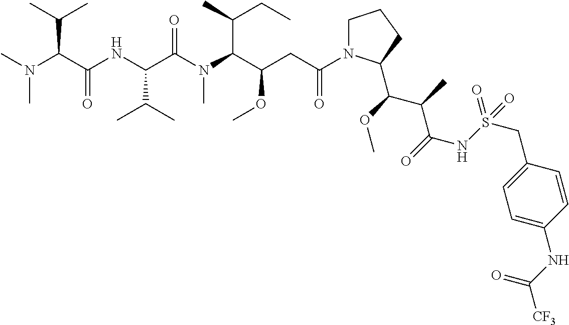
C1N(C(CC(C(N(C(C(NC(C(N(C)C)C(C)C)=O)C(C)C)=O)C)C(C)CC)OC)=O)C(C(OC)C(C)C(=O)NS(=O)(=O)CC2=CC=C(NC([CF3])=O)C=C2)CC1
